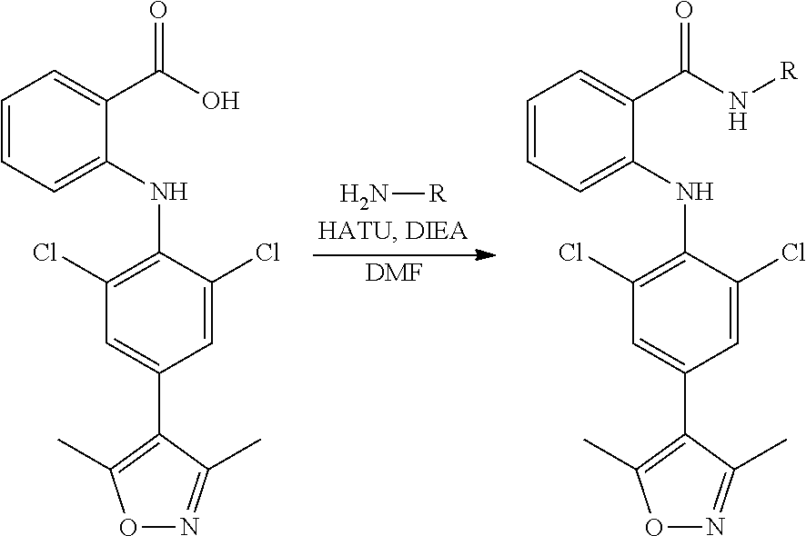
C1=CC=C(NC2=C(Cl)C=C(C3=C(C)ON=C3C)C=C2Cl)C(C(O)=O)=C1.C1=CC=C(NC2=C(Cl)C=C(C3=C(C)ON=C3C)C=C2Cl)C(C(N[R])=O)=C1.N[R].[DMF]
